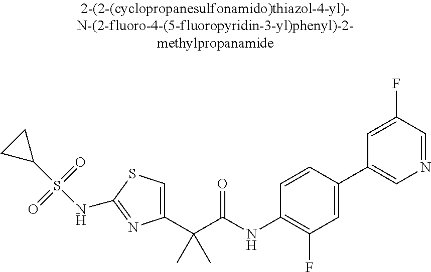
C1(C(C(NC2=C(F)C=C(C3=CN=CC(F)=C3)C=C2)=O)(C)C)=CSC(NS(C2CC2)(=O)=O)=N1
